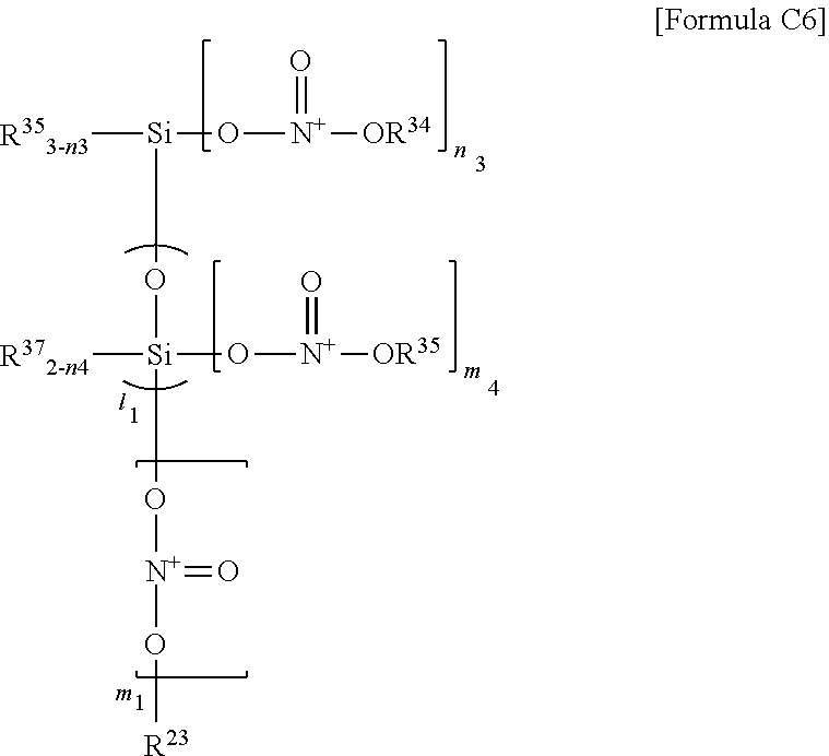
[R353-n3][Si](O[N+]([OR34])=O)O[Si](O[N+](O[R23])=O)([R372-n4])O[N+]([OR35])=O
